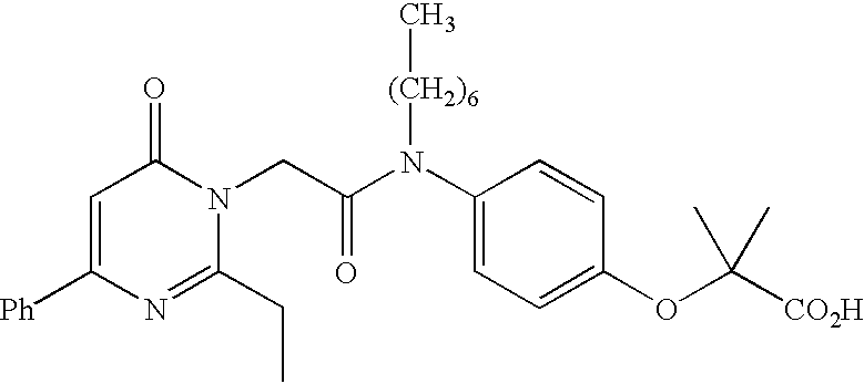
C1=C([Ph])N=C(CC)N(CC(N(C2=CC=C(OC([CO2H])(C)C)C=C2)[(CH2)6]C)=O)C1=O
